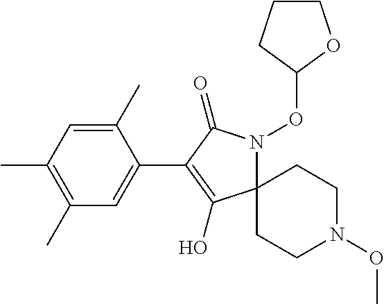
C1(C)=CC(C)=C(C)C=C1C1=C(O)C2(N(OC3OCCC3)C1=O)CCN(OC)CC2
